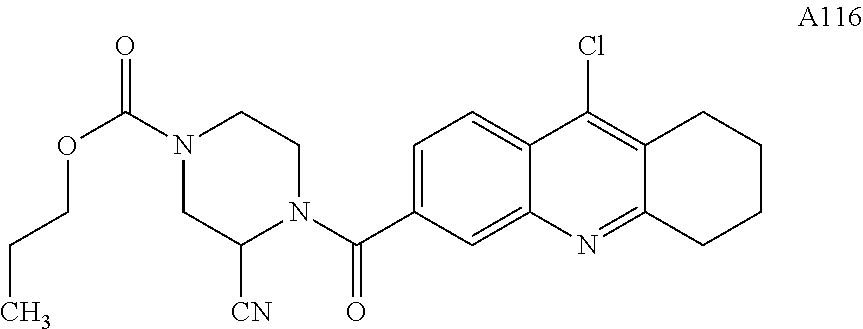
C1=C(C(N2CCN(C(=O)OCCC)CC2[CN])=O)C=C2C(=C1)C(Cl)=C1C(=N2)CCCC1
